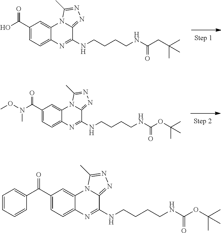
N(CCCCNC(CC(C)(C)C)=O)C1=NC2=CC=C(C(=O)O)C=C2N2C1=NN=C2C.N(CCCCNC(OC(C)(C)C)=O)C1=NC2=CC=C(C(=O)N(C)OC)C=C2N2C1=NN=C2C.N(CCCCNC(OC(C)(C)C)=O)C1=NC2=CC=C(C(C3=CC=CC=C3)=O)C=C2N2C1=NN=C2C
